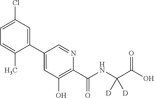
C1(C2=CC(O)=C(C(NC(C(O)=O)([D])[D])=O)N=C2)=CC(Cl)=CC=C1C
